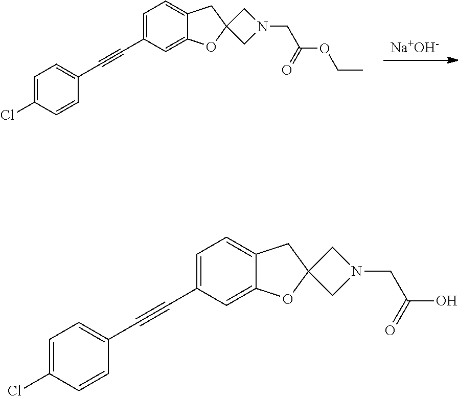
[Na+OH-].C1=C(C#CC2=CC=C(Cl)C=C2)C=C2C(=C1)CC1(O2)CN(CC(OCC)=O)C1.C1=C(C#CC2=CC=C(Cl)C=C2)C=C2C(=C1)CC1(O2)CN(CC(O)=O)C1
